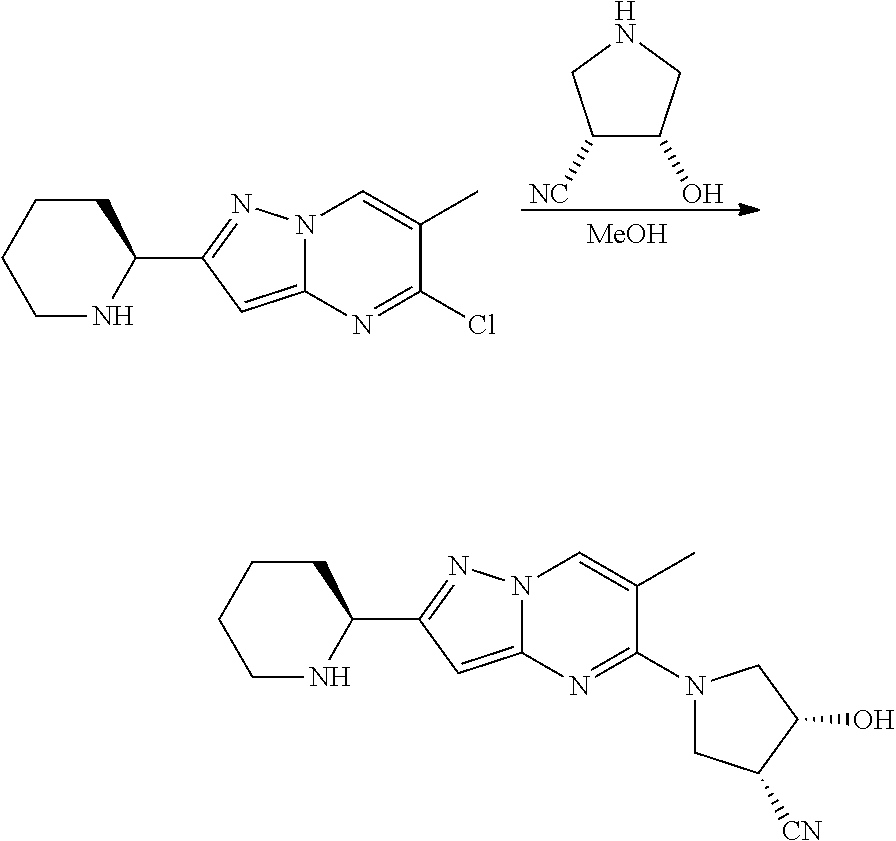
N12C(=CC(C3CCCCN3)=N1)N=C(Cl)C(C)=C2.C1([NC])C(O)CNC1.[MeOH].N12C(=CC(C3CCCCN3)=N1)N=C(N1CC([CN])C(O)C1)C(C)=C2
